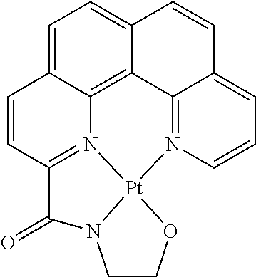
C1=C2C3=C4C(=C1)C=CC1=CC=CN(=C41)[Pt]14N3=C(C=C2)C(=O)N1CCO4
